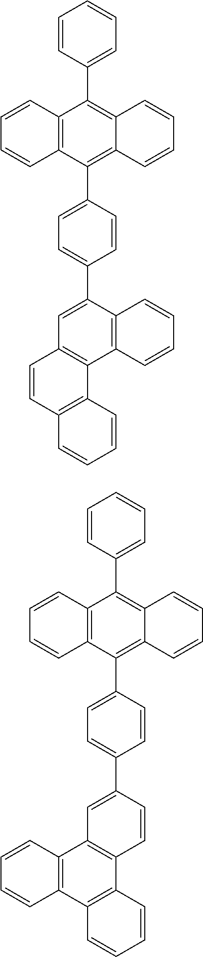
C12=C(C(C3=CC=C(C4=CC5=C(C6=C4C=CC=C6)C4=C(C=C5)C=CC=C4)C=C3)=C3C(=C1C1=CC=CC=C1)C=CC=C3)C=CC=C2.C12=C(C(C3=CC=C(C4=CC5=C(C=C4)C4=C(C6=C5C=CC=C6)C=CC=C4)C=C3)=C3C(=C1C1=CC=CC=C1)C=CC=C3)C=CC=C2
